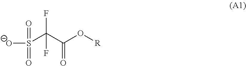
O=S([O-])(C(C(O[R])=O)(F)F)=O
